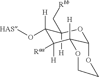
[H]C1(O[HAS])C(C[Rbb])([H])OC2C([H])(OCCO2)C1([H])[Raa]
